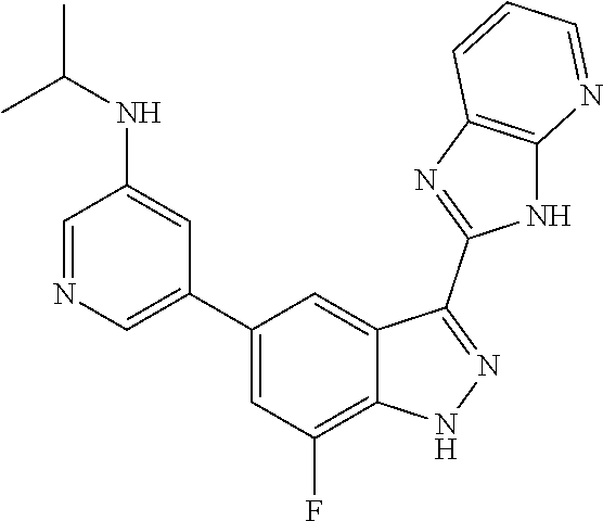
C1=NC=C(C2=CC(F)=C3C(=C2)C(C2=NC4=C(N2)N=CC=C4)=NN3)C=C1NC(C)C
